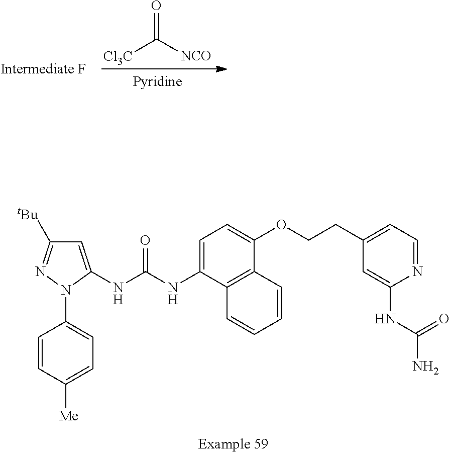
[Cl3C]C([NCO])=O.C1=C(NC(NC2=CC=C(OCCC3=CC=NC(NC(N)=O)=C3)C3=C2C=CC=C3)=O)N(C2=CC=C([Me])C=C2)N=C1[tBu]
